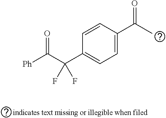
C1=CC(C(C([Ph])=O)(F)F)=CC=C1C(C)=O
